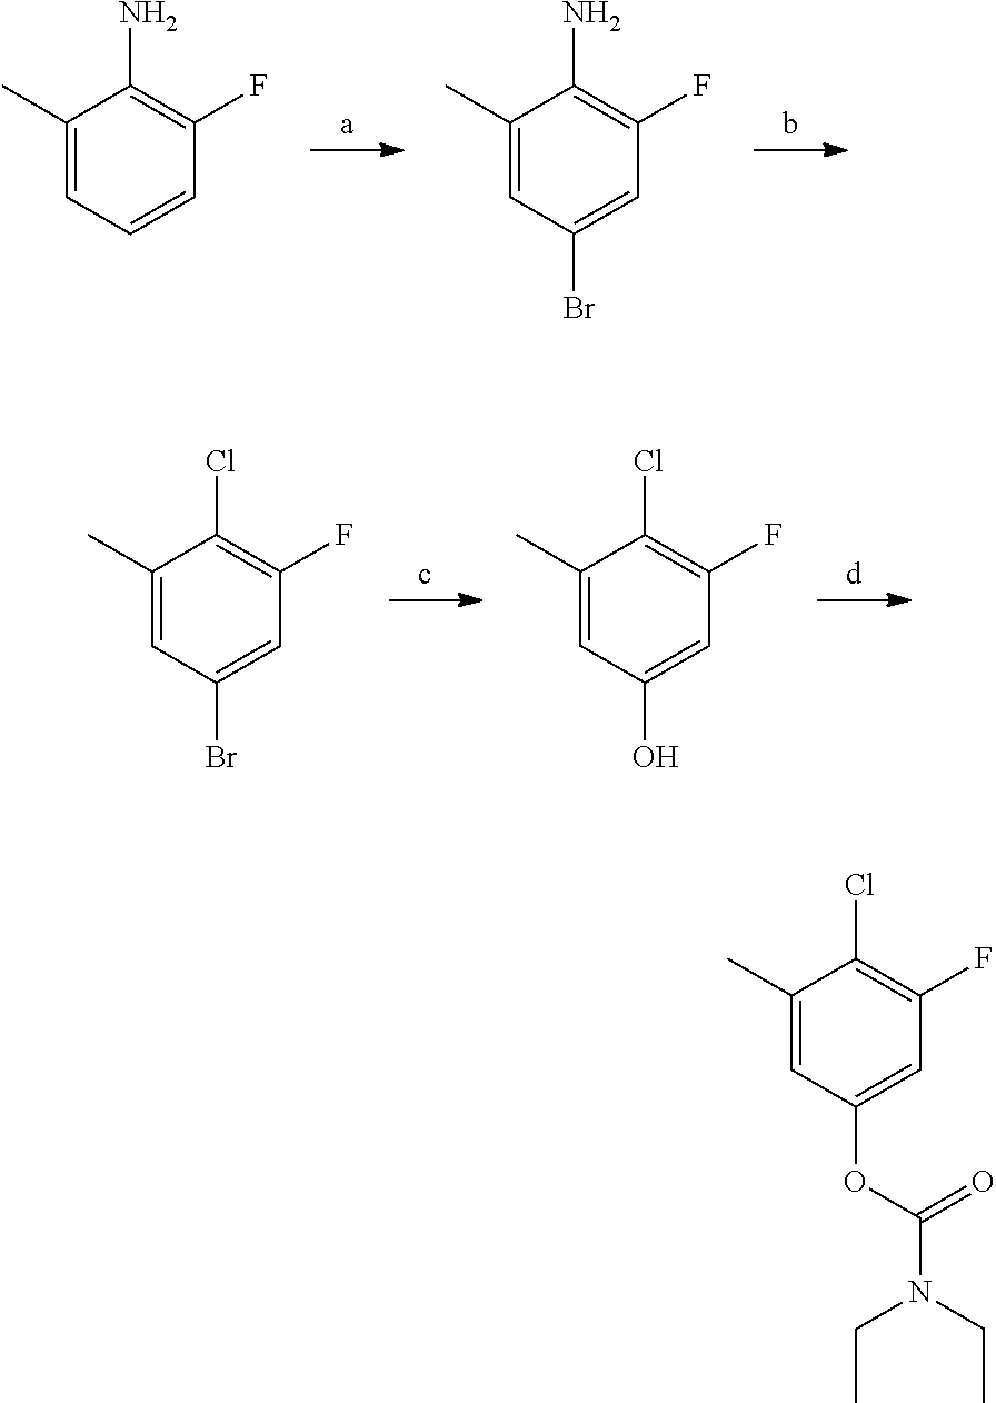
C1=C(C)C(N)=C(F)C=C1.C1=C(C)C(N)=C(F)C=C1Br.C1(Cl)=C(F)C=C(Br)C=C1C.C1(O)=CC(F)=C(Cl)C(C)=C1.O(C(N(CC)CC)=O)C1=CC(F)=C(Cl)C(C)=C1
